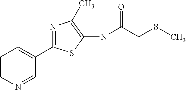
C1(NC(=O)CSC)=C(C)N=C(C2=CC=CN=C2)S1
